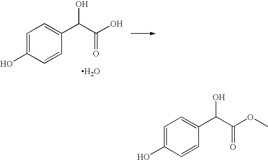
C1=C(O)C=CC(C(C(O)=O)O)=C1.O.C1=C(O)C=CC(C(C(OC)=O)O)=C1
